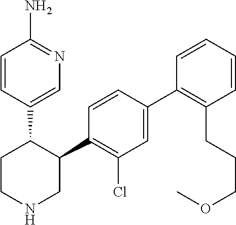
C1=CC(C2CCNCC2C2=C(Cl)C=C(C3=C(CCCOC)C=CC=C3)C=C2)=CN=C1N
